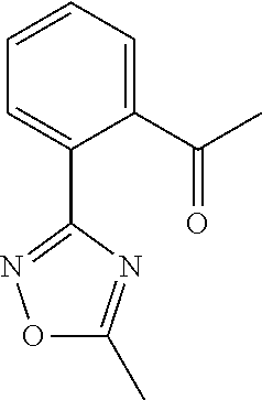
C1(C(C)=O)=CC=CC=C1C1=NOC(C)=N1
